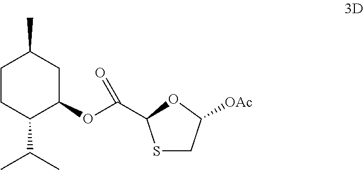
S1CC([OAc])OC1C(OC1CC(C)CCC1C(C)C)=O
